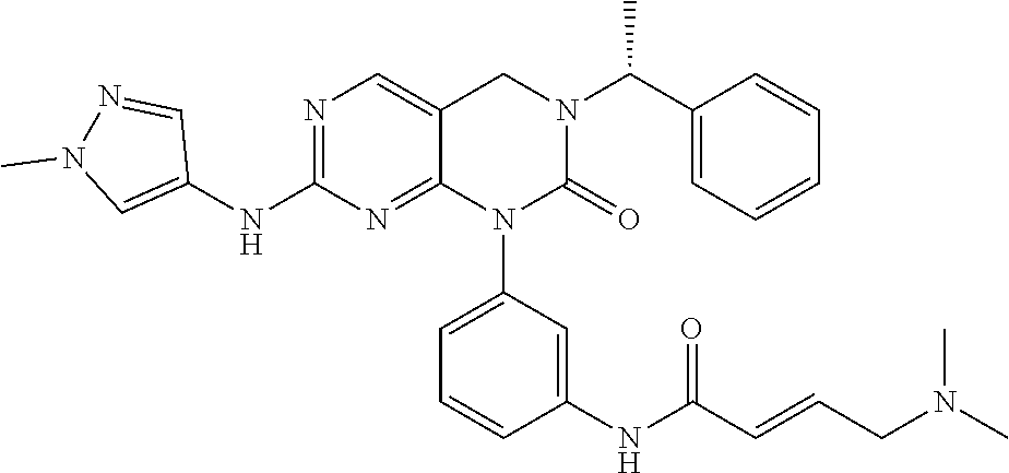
C1(NC2=NC=C3C(=N2)N(C2=CC=CC(NC(C=CCN(C)C)=O)=C2)C(=O)N(C(C2=CC=CC=C2)C)C3)=CN(C)N=C1
